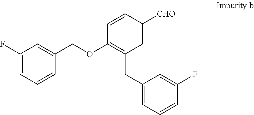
C1(F)=CC=CC(COC2=C(CC3=CC=CC(F)=C3)C=C([CHO])C=C2)=C1
